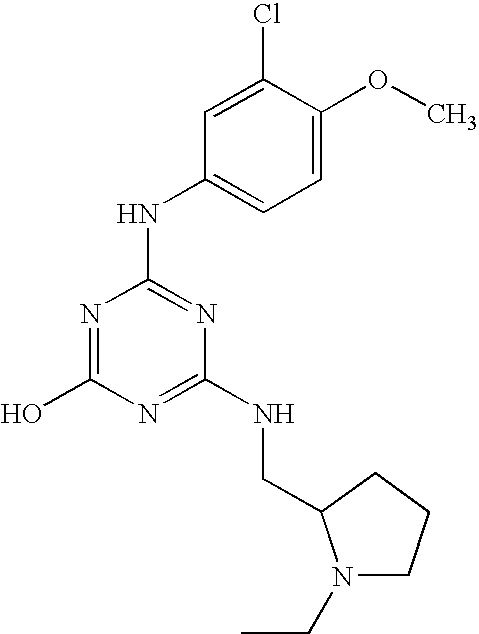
OC1=NC(NC2=CC=C(OC)C(Cl)=C2)=NC(NCC2N(CC)CCC2)=N1
